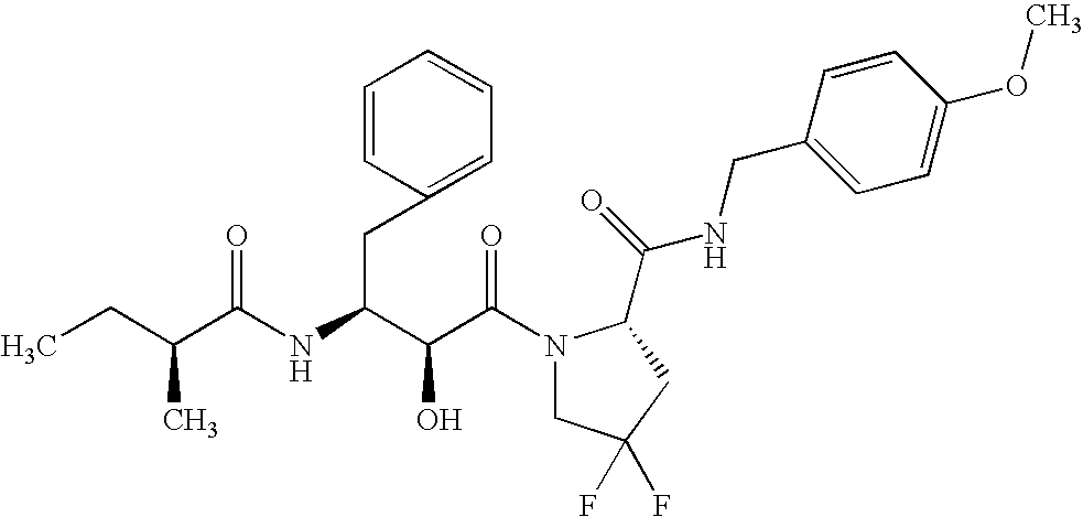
C(C(N1CC(F)(F)CC1C(NCC1=CC=C(OC)C=C1)=O)=O)(O)C(CC1=CC=CC=C1)NC(C(CC)C)=O
